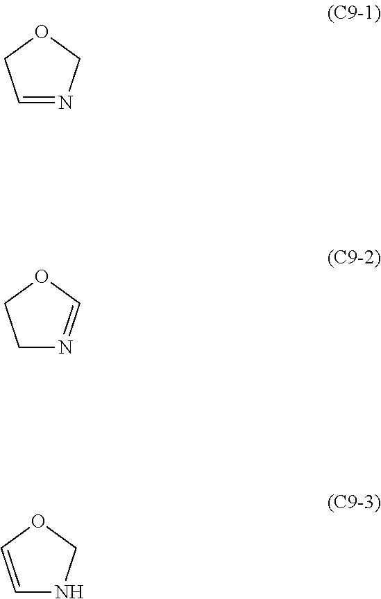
C1=NCOC1.C1N=COC1.C1=COCN1
